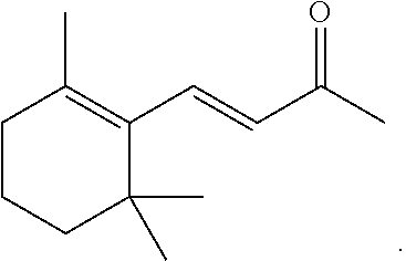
C1CCC(C)(C)C(C=CC(C)=O)=C1C
